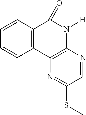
C12=C(C3=C(N([H])C1=O)N=CC(SC)=N3)C=CC=C2
